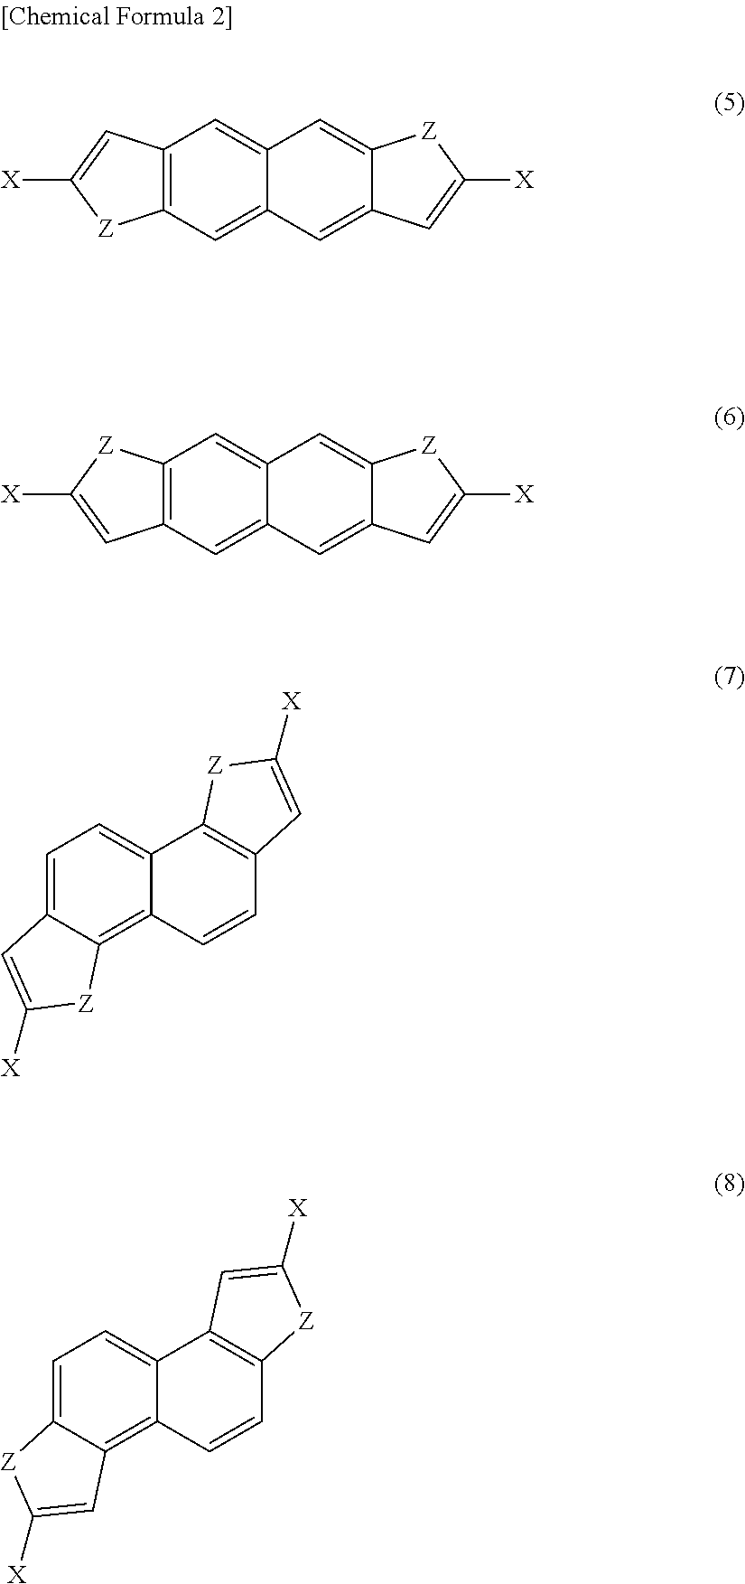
[X]C1=CC2=C([Z]1)C=C1C(=C2)C=C2C(=C1)C=C([X])[Z]2.[X]C1=CC2=C([Z]1)C=C1C(=C2)C=C2C(=C1)[Z]C([X])=C2.C1=C2C(=C3C(=C1)C1=C(C=C3)C=C([X])[Z]1)[Z]C([X])=C2.C1=C2C(=C3C(=C1)C1=C(C=C3)[Z]C([X])=C1)C=C([X])[Z]2
